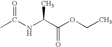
CC(NC(C(OCC)=O)C)=O
